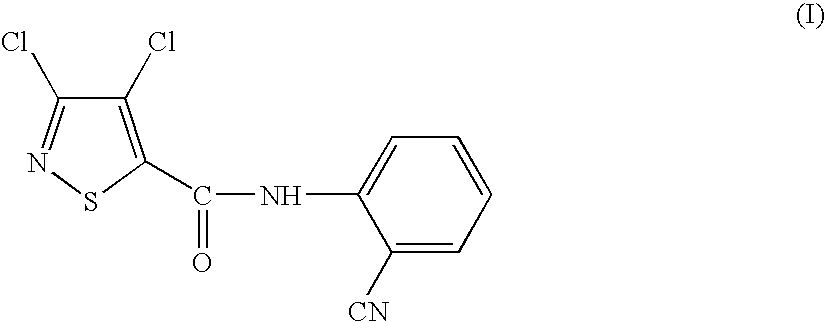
C1(Cl)=C(C(=O)NC2=CC=CC=C2[CN])SN=C1Cl
